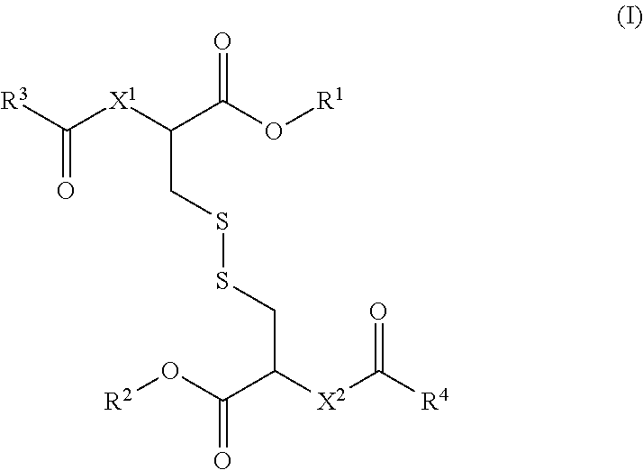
[R3]C([X1]C(C(O[R1])=O)CSSCC([X2]C([R4])=O)C(O[R2])=O)=O
